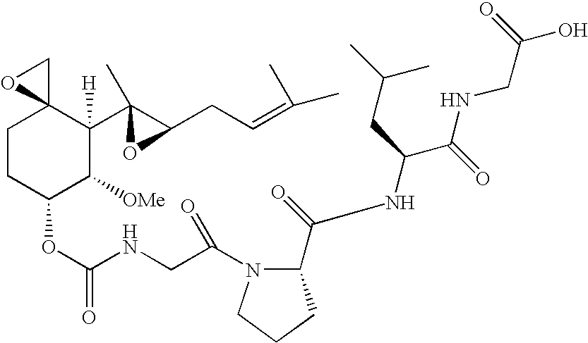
C1CC(OC(NCC(=O)N2C(C(NC(C(NCC(O)=O)=O)CC(C)C)=O)CCC2)=O)C([OMe])C([H])(C2(C)C(CC=C(C)C)O2)C12CO2
